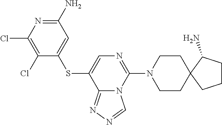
C1CN(C2=NC=C(SC3=CC(N)=NC(Cl)=C3Cl)C3=NN=CN23)CCC12C(N)CCC2
